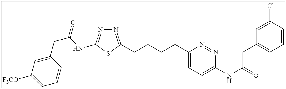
N1=C(CCCCC2=CC=C(NC(=O)CC3=CC=CC(Cl)=C3)N=N2)SC(NC(CC2=CC([F3CO])=CC=C2)=O)=N1
